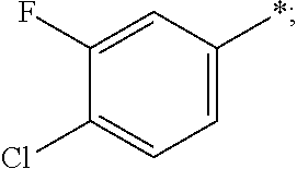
ClC1=CC=C(*)C=C1F
